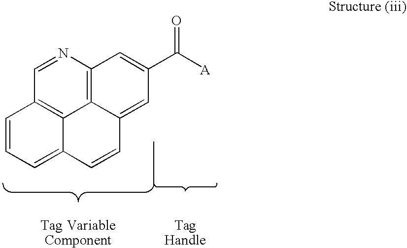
N1=CC2=C3C4=C1C=C(C([A])=O)C=C4C=CC3=CC=C2
